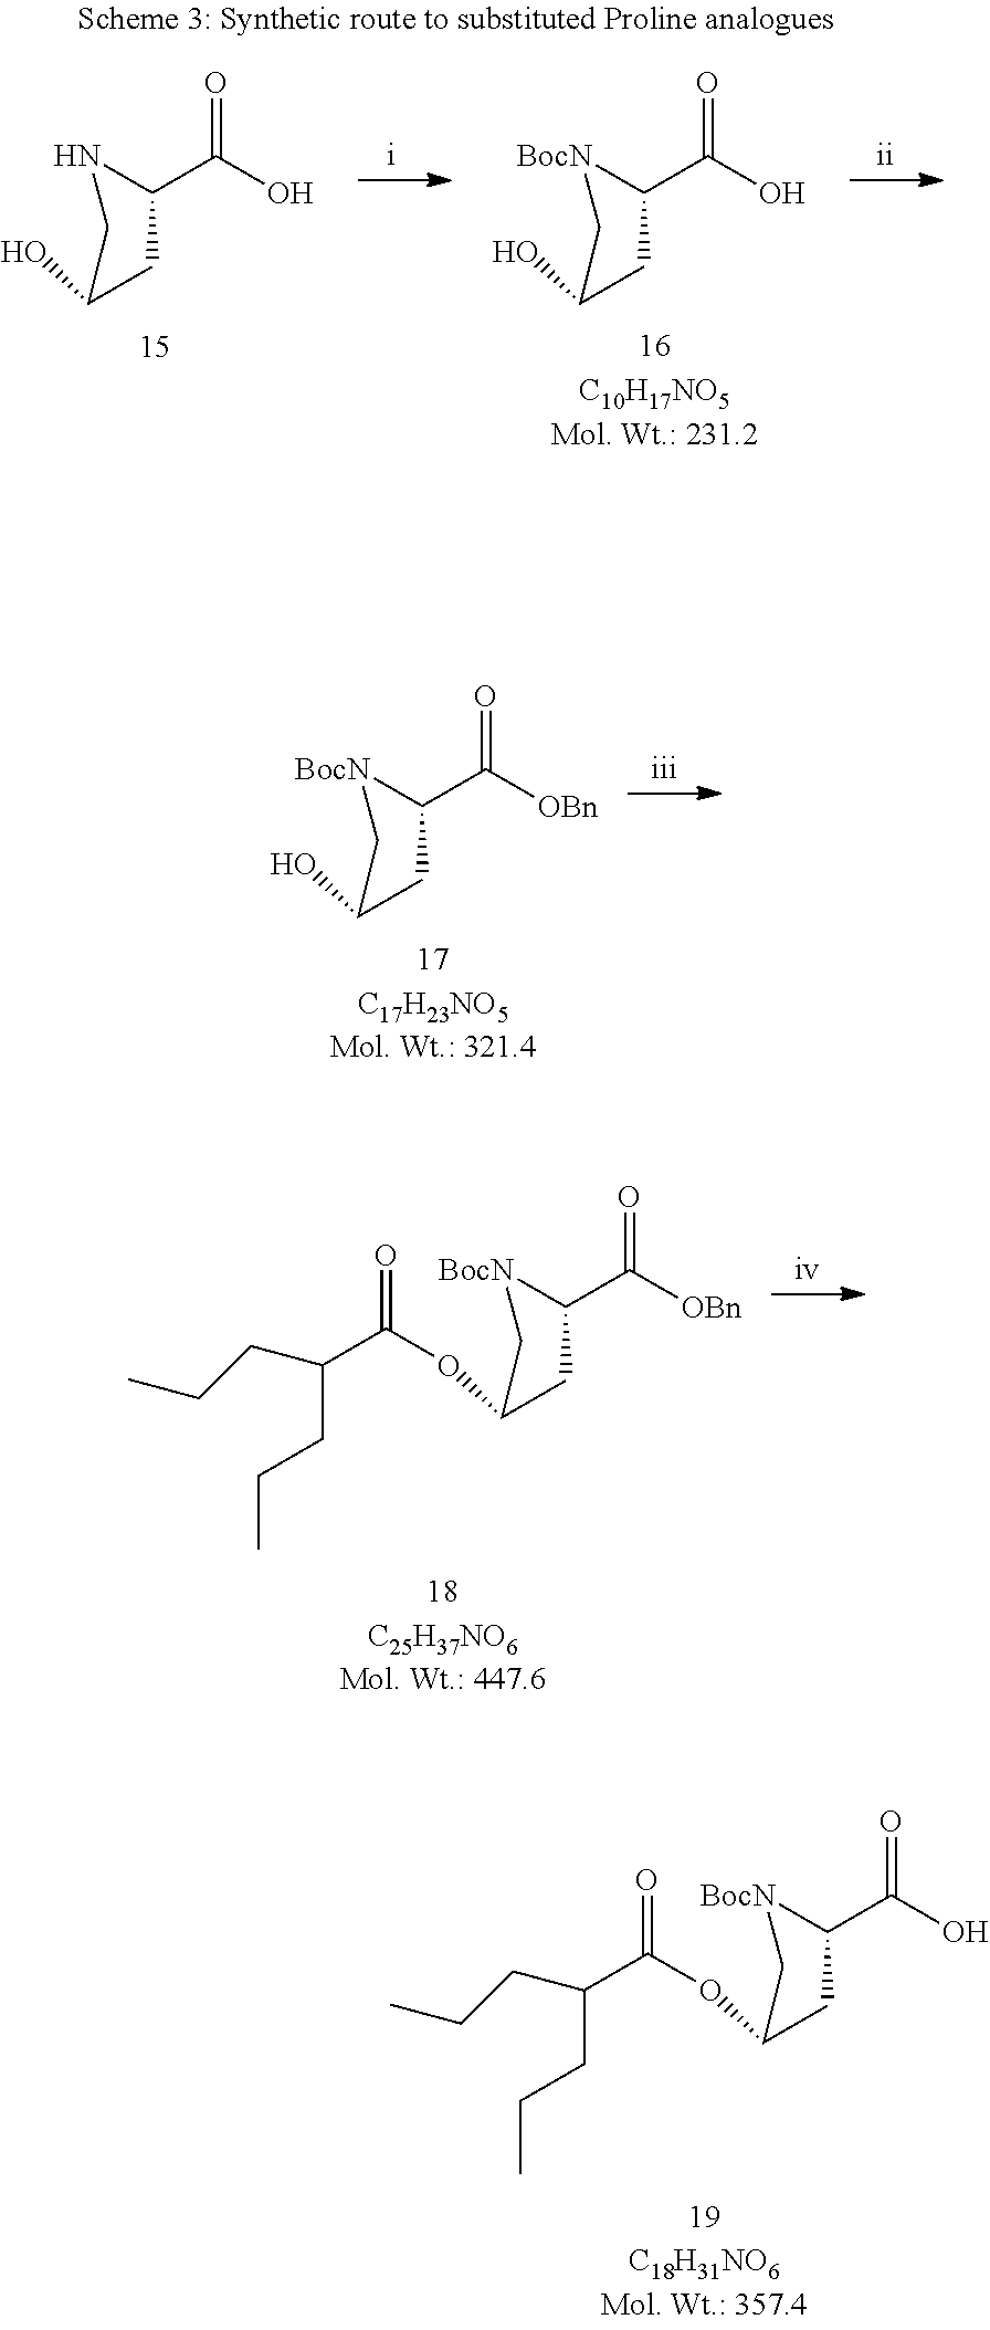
[BocN]1C(C(O)=O)CC(OC(=O)C(CCC)CCC)C1.[BocN]1C(C(O)=O)CC(O)C1.N1C(C(O)=O)CC(O)C1.[BocN]1C(C([OBn])=O)CC(O)C1.[BocN]1C(C([OBn])=O)CC(OC(=O)C(CCC)CCC)C1
